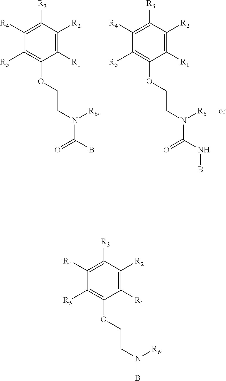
C1([R4])=C([R3])C([R2])=C([R1])C(OCCN(C(B)=O)[R6])=C1[R5].C1([R4])=C([R3])C([R2])=C([R1])C(OCCN(C(NB)=O)[R6])=C1[R5].C1([R4])=C([R3])C([R2])=C([R1])C(OCCN(B)[R6])=C1[R5]
